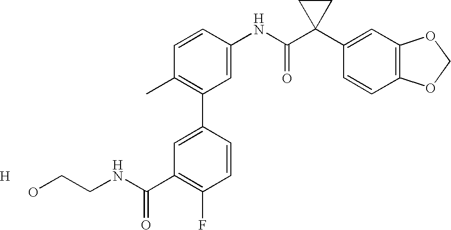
C1=CC(NC(C2(C3=CC4=C(C=C3)OCO4)CC2)=O)=CC(C2=CC(C(NCCO)=O)=C(F)C=C2)=C1C.[H]
